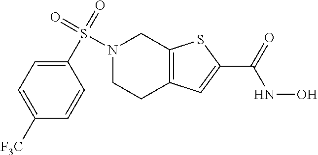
N1(S(=O)(=O)C2=CC=C([F3C])C=C2)CCC2=C(C1)SC(C(NO)=O)=C2
